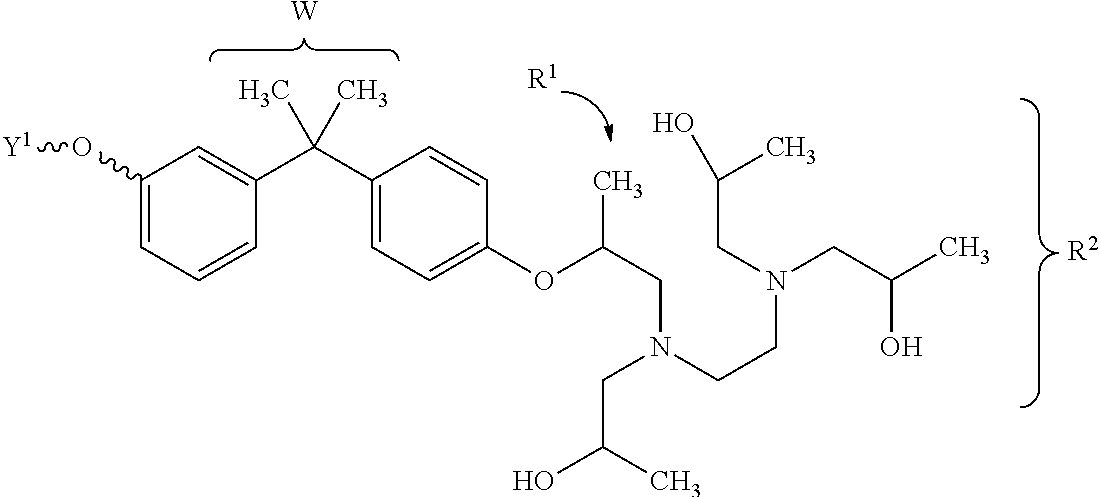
C1(O[Y1])=CC=CC(C(C2=CC=C(OC(CN(CCN(CC(C)O)CC(C)O)CC(O)C)C)C=C2)(C)C)=C1.[R2].[R1].[W]
